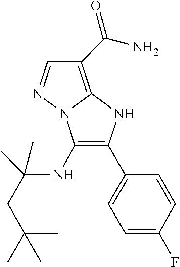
C1(C(N)=O)=C2N(N=C1)C(NC(CC(C)(C)C)(C)C)=C(C1=CC=C(F)C=C1)N2
